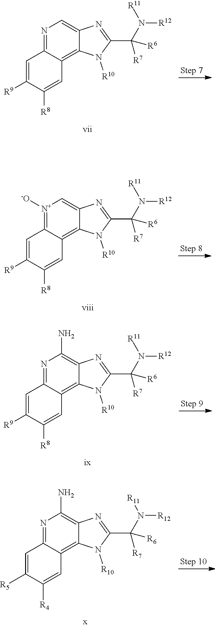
N1=C2C(=C3C(=C1)N=C(C([R6])([R7])N([R12])[R11])N3[R10])C=C([R8])C([R9])=C2.[N+]1([-O])=C2C(=C3C(=C1)N=C(C([R6])([R7])N([R12])[R11])N3[R10])C=C([R8])C([R9])=C2.N1=C2C(=C3C(=C1N)N=C(C([R6])([R7])N([R12])[R11])N3[R10])C=C([R8])C([R9])=C2.N1=C2C(=C3C(=C1N)N=C(C([R6])([R7])N([R12])[R11])N3[R10])C=C([R4])C([R5])=C2
